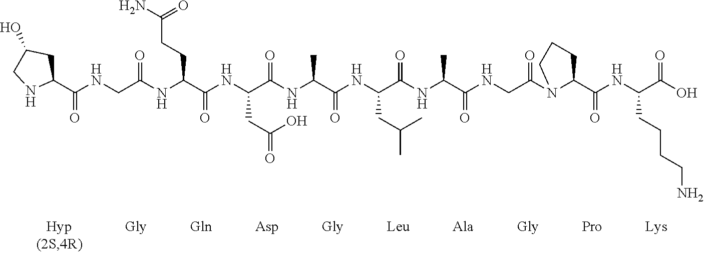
C1(C(NCC(NC(C(NC(C(NC(C(NC(C(NC(C(NCC(N2C(C(NC(C(O)=O)CCCCN)=O)CCC2)=O)=O)C)=O)CC(C)C)=O)C)=O)CC(=O)O)=O)CCC(N)=O)=O)=O)CC(O)CN1
